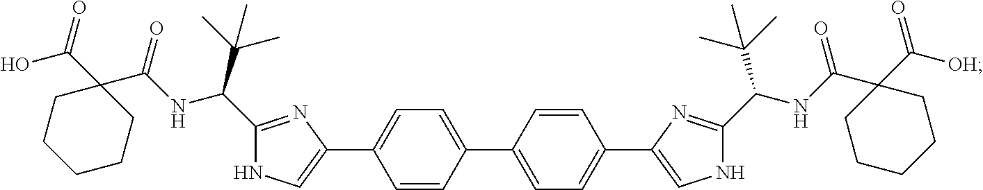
OC(C1(C(NC(C2=NC(C3=CC=C(C4=CC=C(C5=CNC(C(NC(C6(C([OH])=O)CCCCC6)=O)C(C)(C)C)=N5)C=C4)C=C3)=CN2)C(C)(C)C)=O)CCCCC1)=O
